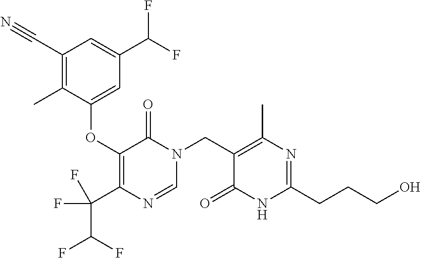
C1(C#N)=C(C)C(OC2=C(C(F)(C(F)F)F)N=CN(CC3=C(C)N=C(CCCO)NC3=O)C2=O)=CC(C(F)F)=C1
